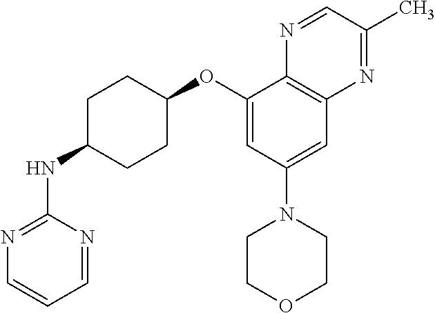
C1(NC2CCC(OC3=CC(N4CCOCC4)=CC4=C3N=CC(C)=N4)CC2)=NC=CC=N1
